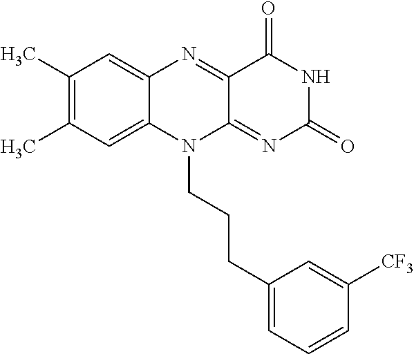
C1(C)=C(C)C=C2C(=C1)N=C1C(=NC(=O)NC1=O)N2CCCC1=CC=CC([CF3])=C1
